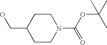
C1(CO)CCN(C(OC(C)(C)C)=O)CC1
